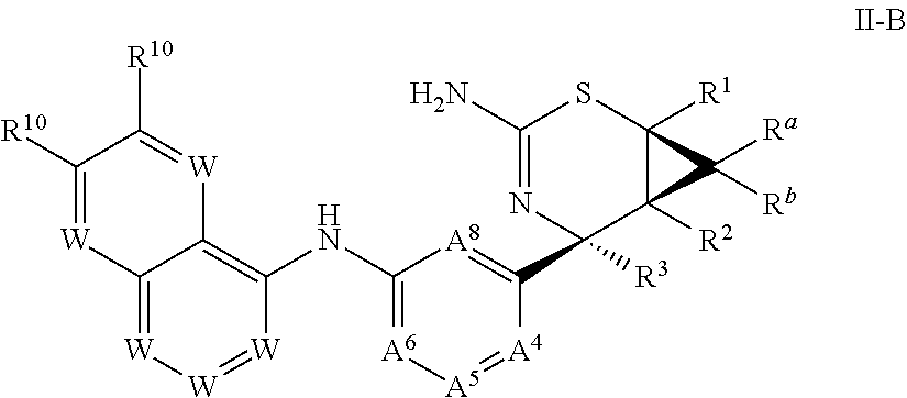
C1(NC2=C3C(=[W][W]=[W]2)[W]=C([R10])C([R10])=[W]3)=[A6][A5]=[A4]C(C2([R3])N=C(N)SC3([R1])C2([R2])C3([Ra])[Rb])=[A8]1
